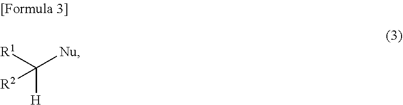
[R1]C([Nu])([H])[R2]
